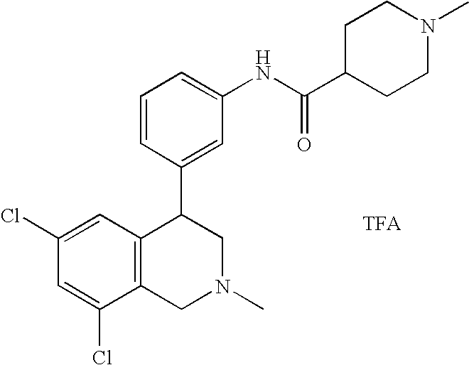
C1=C(NC(=O)C2CCN(C)CC2)C=C(C2C3=C(CN(C)C2)C(Cl)=CC(Cl)=C3)C=C1
